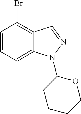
C1=CC=C2C(=C1Br)C=NN2C1CCCCO1
